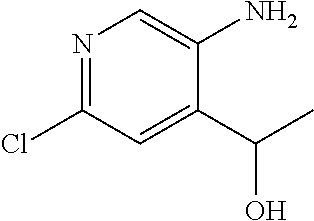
N1=C(Cl)C=C(C(C)O)C(N)=C1
